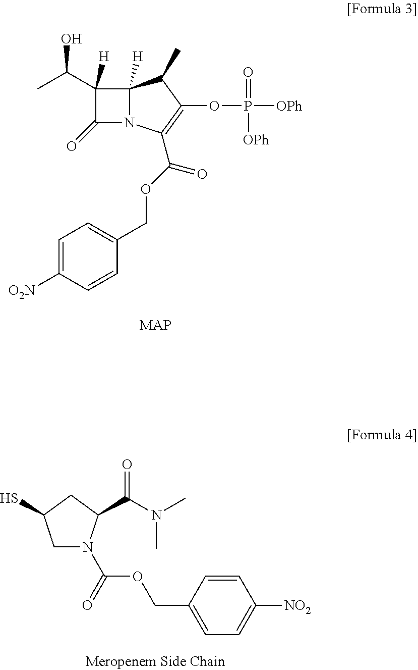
C1=C([O2N])C=CC(COC(C2=C(OP(=O)([OPh])[OPh])C(C)C3([H])C(C(C)O)([H])C(=O)N32)=O)=C1.C1(COC(N2CC(S)CC2C(N(C)C)=O)=O)=CC=C([NO2])C=C1
